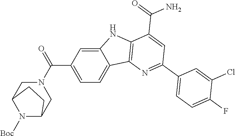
C1(C(=O)N2CC3N([Boc])C(C2)CC3)=CC=C2C(=C1)NC1=C2N=C(C2=CC=C(F)C(Cl)=C2)C=C1C(N)=O
